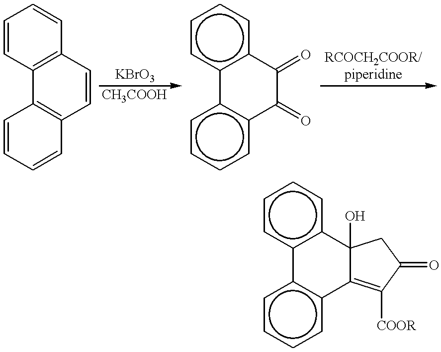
C1=CC=CC2=C1C1=C(C=C2)C=CC=C1.c1cccc2c1-c1c(cccc1)C1(O)C2=C([COOR])C(=O)C1.c1cccc2c1-c1c(cccc1)C(=O)C2=O
